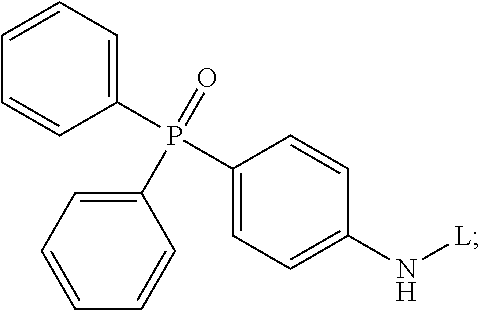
C1(P(=O)(C2=CC=CC=C2)C2=CC=C(N[L])C=C2)=CC=CC=C1
